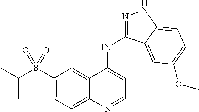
S(C1=CC=C2C(=C1)C(NC1=NNC3=CC=C(OC)C=C13)=CC=N2)(C(C)C)(=O)=O
